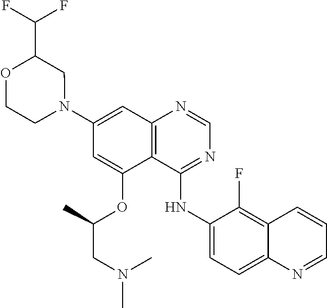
C1=NC2=C(C(OC(C)CN(C)C)=CC(N3CC(C(F)F)OCC3)=C2)C(NC2=CC=C3C(=C2F)C=CC=N3)=N1
